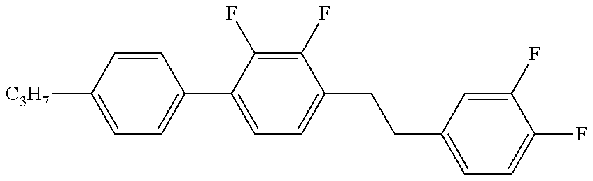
C1=C([C3H7])C=CC(C2=CC=C(CCC3=CC=C(F)C(F)=C3)C(F)=C2F)=C1
